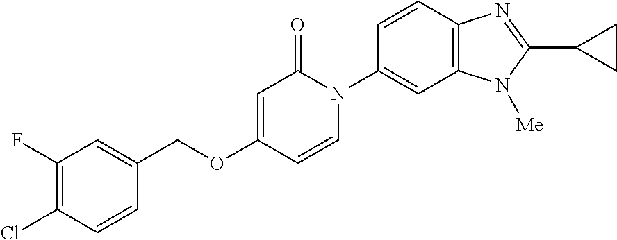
C1(COC2=CC(=O)N(C3=CC4=C(C=C3)N=C(C3CC3)N4[Me])C=C2)=CC(F)=C(Cl)C=C1
